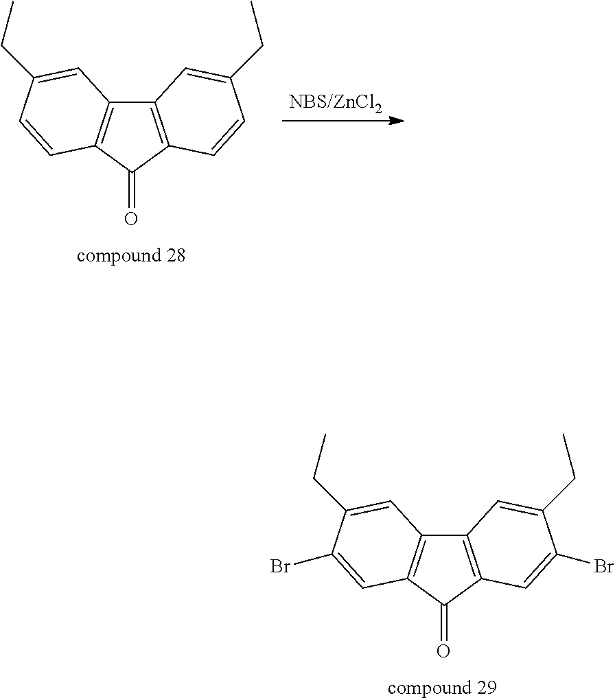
C12=C(C(=O)C3=C1C=C(CC)C(Br)=C3)C=C(Br)C(CC)=C2.C12=C(C(=O)C3=C1C=C(CC)C=C3)C=CC(CC)=C2
